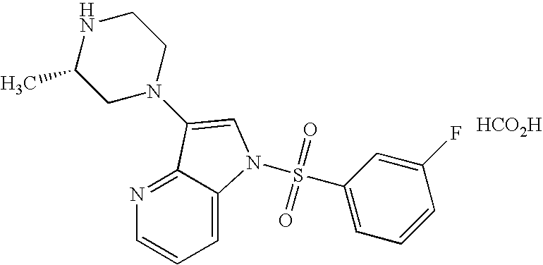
C1N(C2=CN(S(C3=CC=CC(F)=C3)(=O)=O)C3=CC=CN=C32)CCNC1C.[HCO2H]
